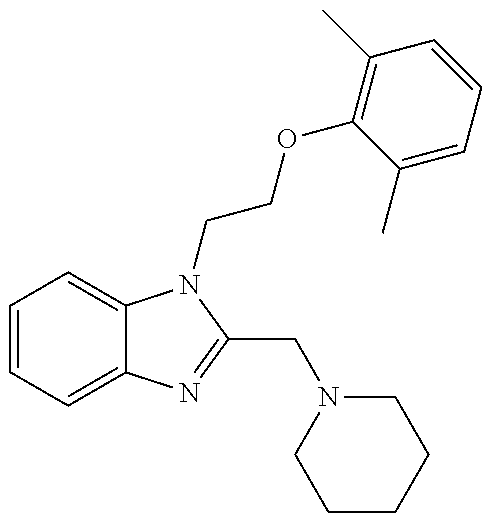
C1=CC=C2C(=C1)N(CCOC1=C(C)C=CC=C1C)C(CN1CCCCC1)=N2
